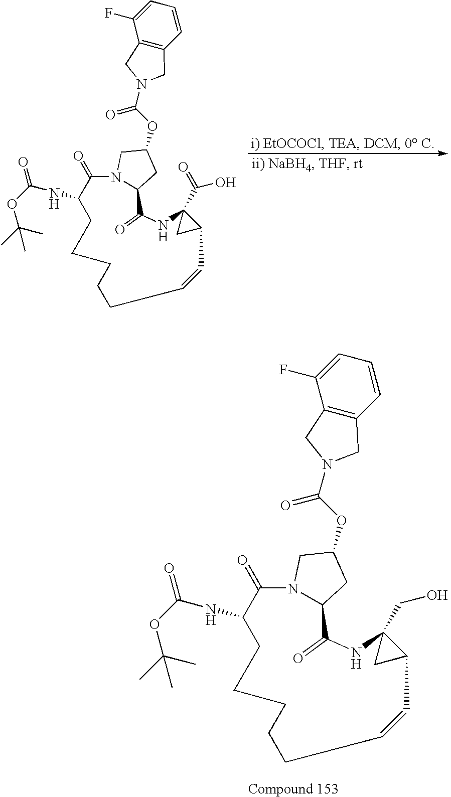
O(C(C)(C)C)C(=O)NC1C(=O)N2C(CC(OC(N3CC4=C(C3)C(F)=CC=C4)=O)C2)C(=O)NC2(C(O)=O)CC2C=CCCCCC1.O(C(C)(C)C)C(=O)NC1C(=O)N2C(CC(OC(N3CC4=C(C3)C(F)=CC=C4)=O)C2)C(=O)NC2(CO)CC2C=CCCCCC1
